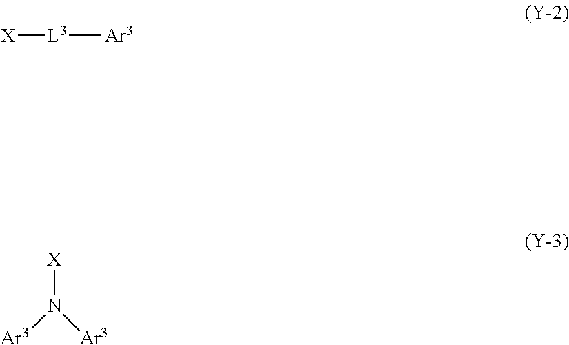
[X][L3][Ar3].[X]N([Ar3])[Ar3]
